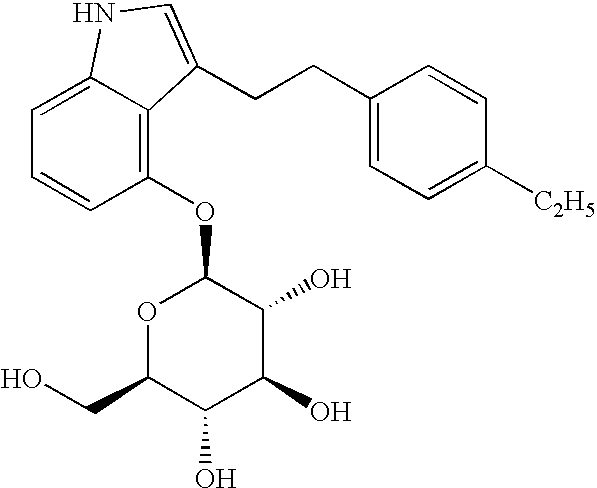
C1(OC2OC(CO)C(O)C(O)C2O)=C2C(=CC=C1)NC=C2CCC1=CC=C([C2H5])C=C1
